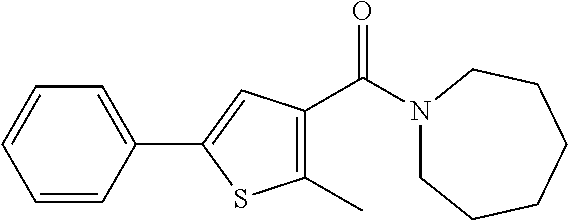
N1(C(=O)C2=C(C)SC(C3=CC=CC=C3)=C2)CCCCCC1
